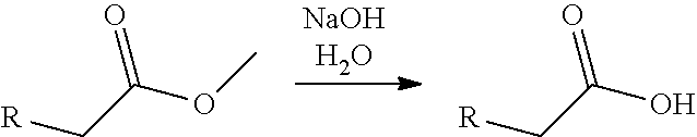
[R]CC(O)=O.[R]CC(OC)=O
